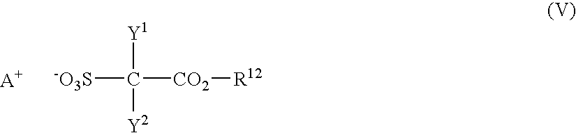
[-O3S]C([Y1])([Y2])[CO2][R12]
